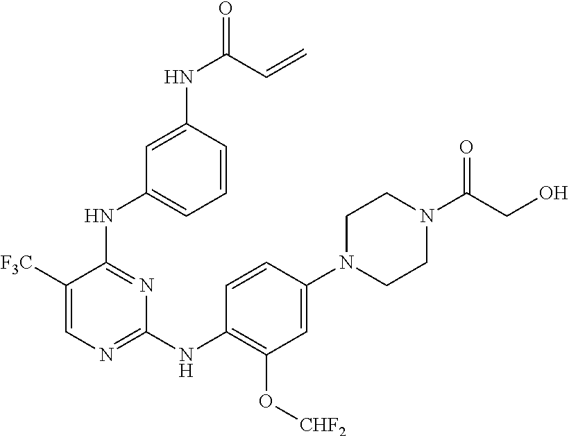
C1([F3C])=CN=C(NC2=C(O[CHF2])C=C(N3CCN(C(CO)=O)CC3)C=C2)N=C1NC1=CC=CC(NC(=O)C=C)=C1
